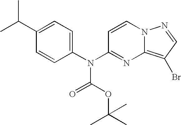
C1=CN2C(=C(Br)C=N2)N=C1N(C1=CC=C(C(C)C)C=C1)C(=O)OC(C)(C)C
